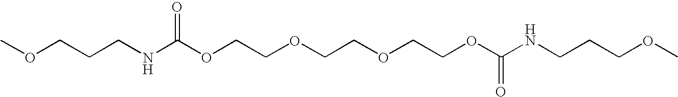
C(CCNC(OCCOCCOCCOC(NCCCOC)=O)=O)OC
